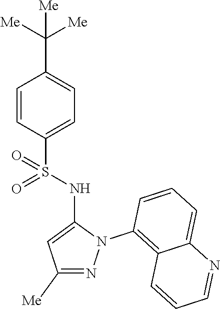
C1=CC(S(NC2=CC([Me])=NN2C2=C3C(=CC=C2)N=CC=C3)(=O)=O)=CC=C1C([Me])([Me])[Me]
